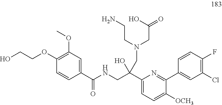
C1(OC)=C(OCCO)C=CC(C(NCC(C2=CC=C([OCH3])C(C3=CC(Cl)=C(F)C=C3)=N2)(CN(CC(=O)O)CCN)O)=O)=C1
